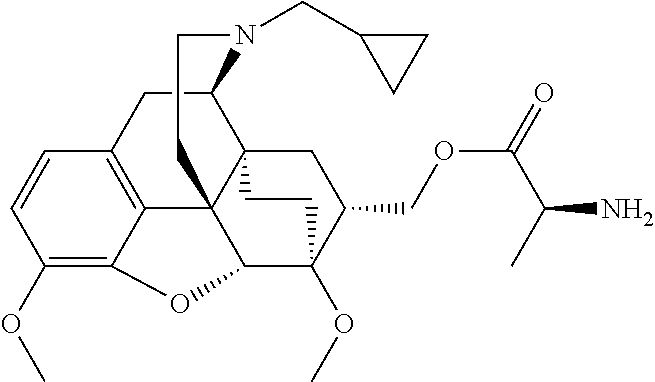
C1(OC)=C2C3=C(C=C1)CC1C45C3(C(C(OC)(C(COC(C(C)N)=O)C4)CC5)O2)CCN1CC1CC1
